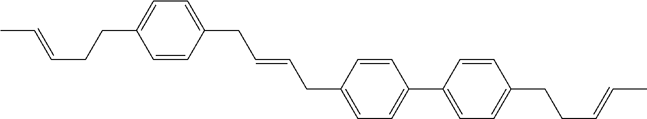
C1=CC(CC=CCC2=CC=C(C3=CC=C(CCC=CC)C=C3)C=C2)=CC=C1CCC=CC
